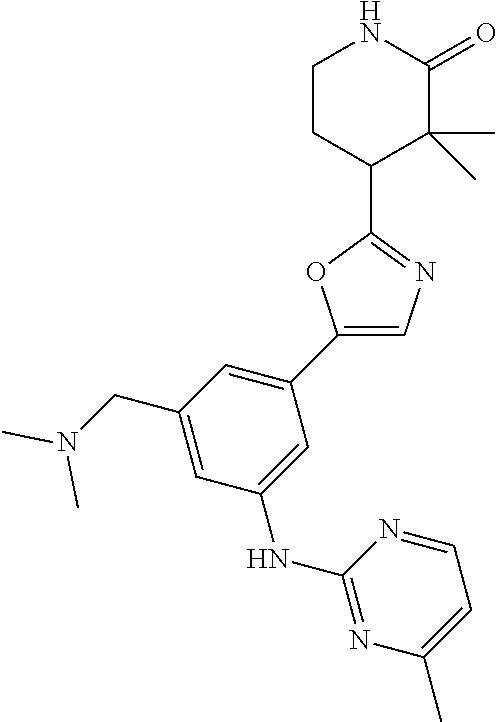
C1(CN(C)C)=CC(NC2=NC(C)=CC=N2)=CC(C2=CN=C(C3C(C)(C)C(=O)NCC3)O2)=C1
